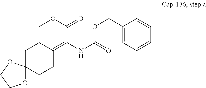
C1C2(CCC(=C(NC(=O)OCC3=CC=CC=C3)C(OC)=O)C1)OCCO2
